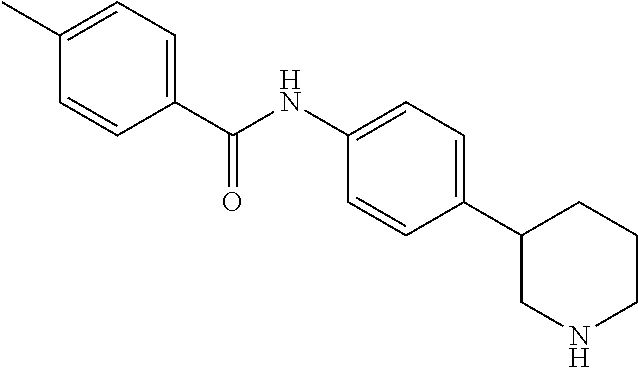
C1(C(NC2=CC=C(C3CNCCC3)C=C2)=O)=CC=C(C)C=C1
